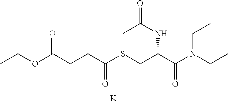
C(OC(CCC(SCC(C(N(CC)CC)=O)NC(=O)C)=O)=O)C.[K]
